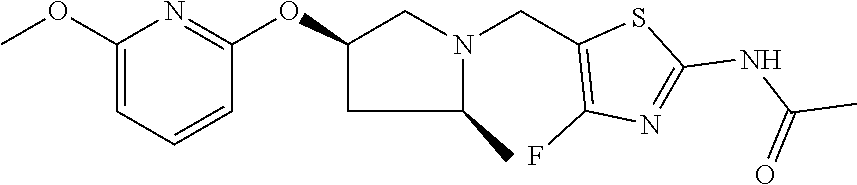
C1(OC)=CC=CC(OC2CC(C)N(CC3=C(F)N=C(NC(C)=O)S3)C2)=N1
